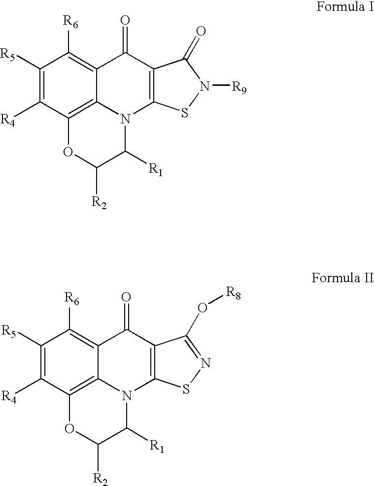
C12=C3C([R4])=C([R5])C([R6])=C1C(=O)C1=C(N2C([R1])C([R2])O3)SN([R9])C1=O.C12=C3C([R4])=C([R5])C([R6])=C1C(=O)C1=C(N2C([R1])C([R2])O3)SN=C1O[R8]
